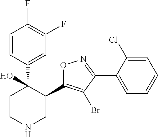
C1=CC(C2(O)CCNCC2C2=C(Br)C(C3=CC=CC=C3Cl)=NO2)=CC(F)=C1F
